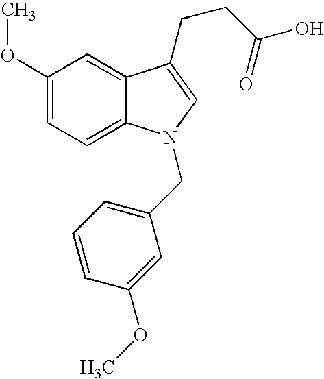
C12=CC(OC)=CC=C1N(CC1=CC=CC(OC)=C1)C=C2CCC(=O)O
